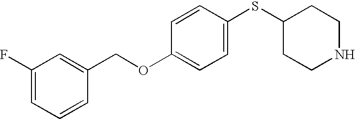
C1=C(SC2CCNCC2)C=CC(OCC2=CC(F)=CC=C2)=C1
